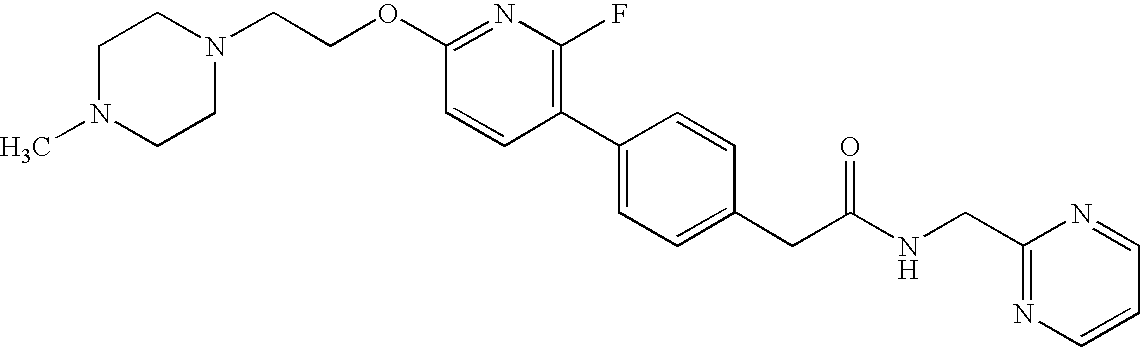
C1=CC(C2=CC=C(CC(NCC3=NC=CC=N3)=O)C=C2)=C(F)N=C1OCCN1CCN(C)CC1
